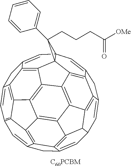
C1=C2CC3=CC45C=C6CC7=CC8=C9C%10=C%11C(=C8)CC8=CC1C1C(=C8%11)C8=C%10C%10=C%11C(=C6C7=C9%10)C4(C4=C3C2=C1C8=C%114)C5(C1=CC=CC=C1)CCCC([OMe])=O.[C60PCBM]
